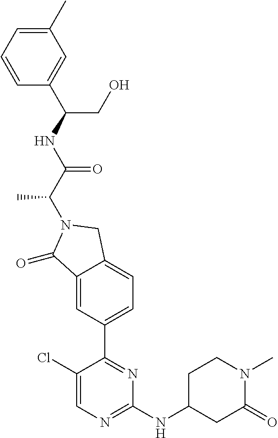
C1(=O)C2=CC(C3=NC(NC4CC(=O)N(C)CC4)=NC=C3Cl)=CC=C2CN1C(C(NC(C1=CC(C)=CC=C1)CO)=O)C
